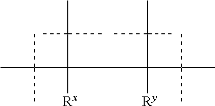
C(C(C)(C)C)([Ry])(C(C)(C)C)CC(C(C)(C)C)([Rx])C(C)(C)C
